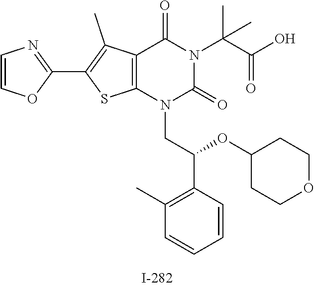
C12=C(N(CC(OC3CCOCC3)C3=C(C)C=CC=C3)C(=O)N(C(C)(C(=O)O)C)C1=O)SC(C1=NC=CO1)=C2C
